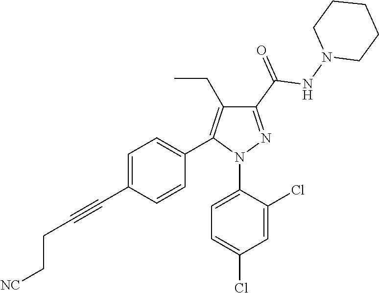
C1=C(C#CCC[NC])C=CC(C2=C(CC)C(C(=O)NN3CCCCC3)=NN2C2=CC=C(Cl)C=C2Cl)=C1
